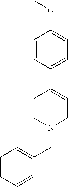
C1=CC(C2=CCN(CC3=CC=CC=C3)CC2)=CC=C1OC
